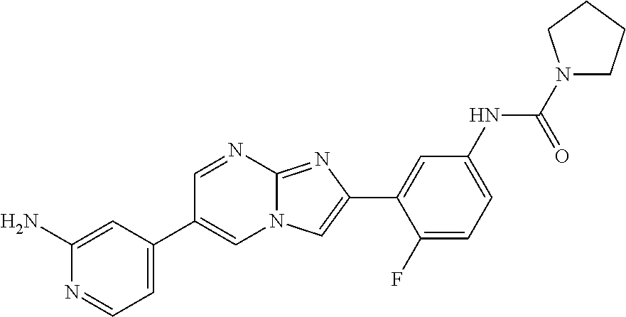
C1=NC2=NC(C3=CC(NC(N4CCCC4)=O)=CC=C3F)=CN2C=C1C1=CC=NC(N)=C1
